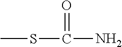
S(C(=O)N)C
